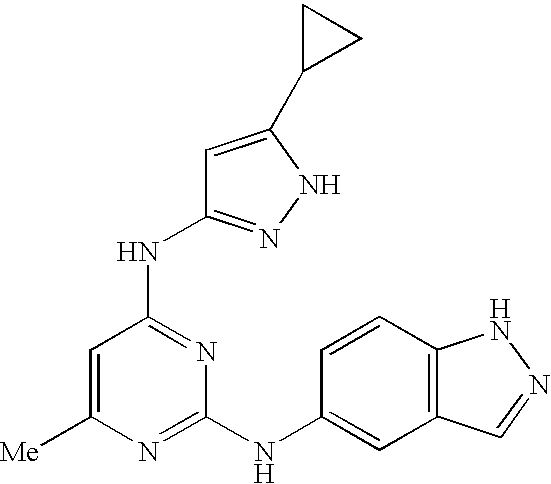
C1=C([Me])N=C(NC2=CC3=C(C=C2)NN=C3)N=C1NC1=NNC(C2CC2)=C1
